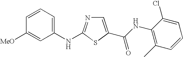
C1=CC([MeO])=CC(NC2=NC=C(C(NC3=C(C)C=CC=C3Cl)=O)S2)=C1
